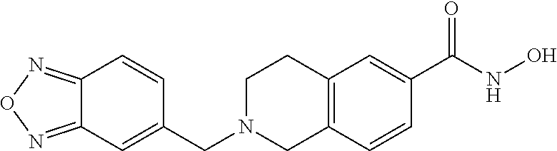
C1(CN2CC3=C(CC2)C=C(C(NO)=O)C=C3)=CC2=NON=C2C=C1
